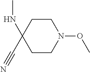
C1CC(NC)(C#N)CCN1OC
